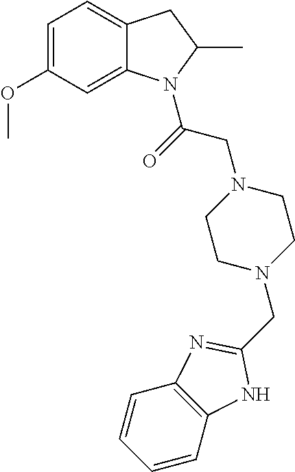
C12=CC(OC)=CC=C1CC(C)N2C(=O)CN1CCN(CC2=NC3=C(C=CC=C3)N2)CC1
